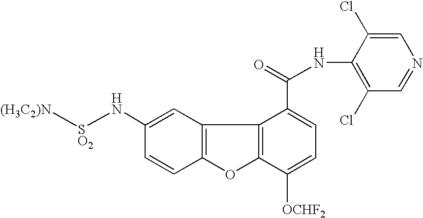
C12=C(C=C(N[SO2][(H3C2)N])C=C1)C1=C(O2)C([OCHF2])=CC=C1C(=O)NC1=C(Cl)C=NC=C1Cl
